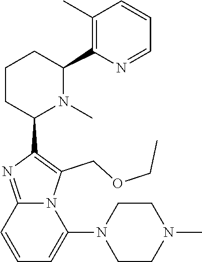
C1CC(C2=C(COCC)N3C(=N2)C=CC=C3N2CCN(C)CC2)N(C)C(C2=C(C)C=CC=N2)C1
